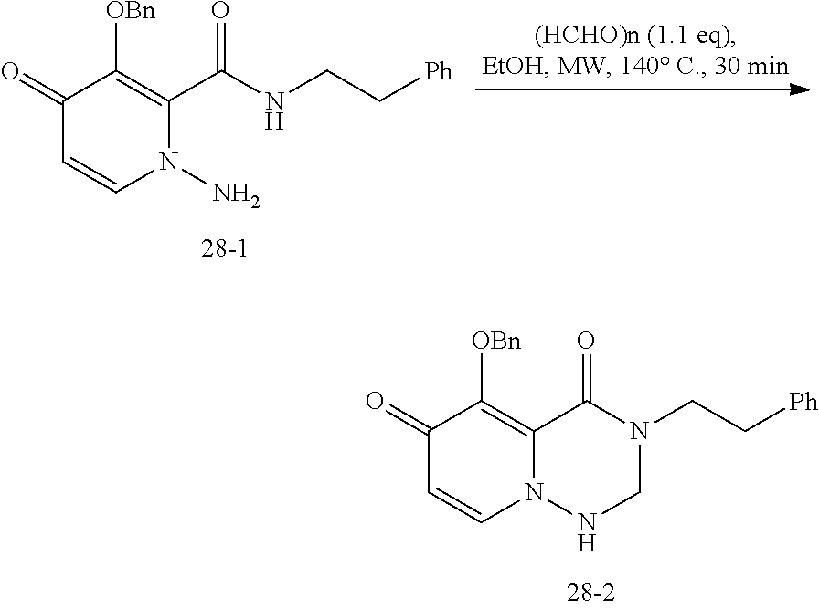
C1(=O)C=CN(N)C(C(NCC[Ph])=O)=C1[OBn].C1(=O)C=CN2C(=C1[OBn])C(=O)N(CC[Ph])CN2
